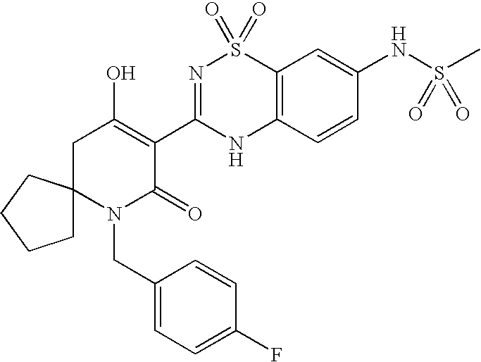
C1(CN2C(=O)C(C3=NS(=O)(=O)C4=C(N3)C=CC(NS(C)(=O)=O)=C4)=C(O)CC23CCCC3)=CC=C(F)C=C1
